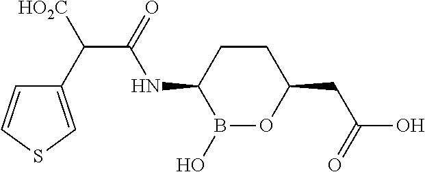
B1(O)OC(CC(O)=O)CCC1NC(C(C1=CSC=C1)[HO2C])=O
